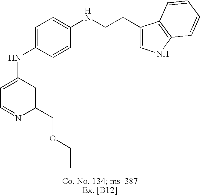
C1=C(NC2=CC=C(NCCC3=CNC4=C3C=CC=C4)C=C2)C=C(COCC)N=C1
